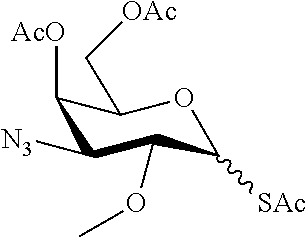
C1([AcO])C([N3])C(OC)C([SAc])OC1C[OAc]
